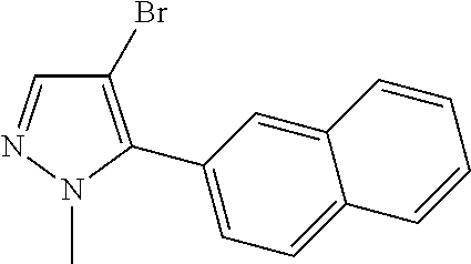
C1=NN(C)C(C2=CC=C3C(=C2)C=CC=C3)=C1Br
